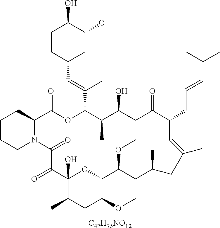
[C47H75NO12].C1CCN2C(C1)C(=O)OC(C(=CC1CC(OC)C(O)CC1)C)C(C)C(O)CC(=O)C(CC=CC(C)C)C=C(C)CC(C)CC(OC)C1OC(O)(C(=O)C2=O)C(C)CC1OC
